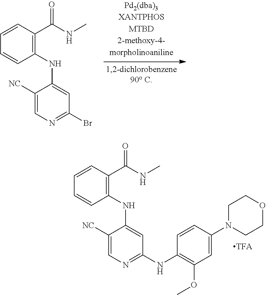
C1([NC])=CN=C(Br)C=C1NC1=C(C(NC)=O)C=CC=C1.C1([NC])=CN=C(NC2=C(OC)C=C(N3CCOCC3)C=C2)C=C1NC1=C(C(NC)=O)C=CC=C1
